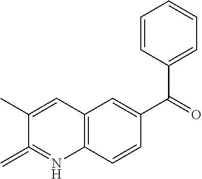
C12=C(C=CC(C(=O)C3=CC=CC=C3)=C1)N=C(=C)C(C)=C2
